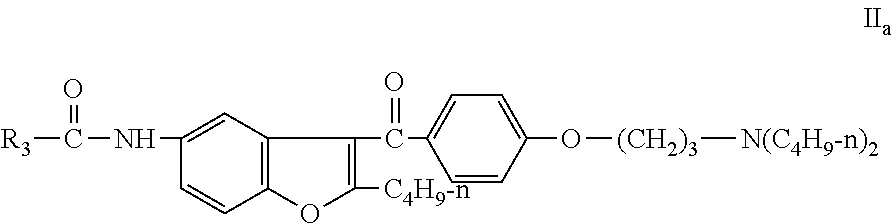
C1(NC(=O)[R3])=CC2=C(C=C1)OC([C4H9-n])=C2C(C1=CC=C(O[(CH2)3][N(C4H9-n)2])C=C1)=O
